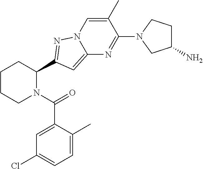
C1CCN(C(=O)C2=CC(Cl)=CC=C2C)C(C2=NN3C(=C2)N=C(N2CC(N)CC2)C(C)=C3)C1
